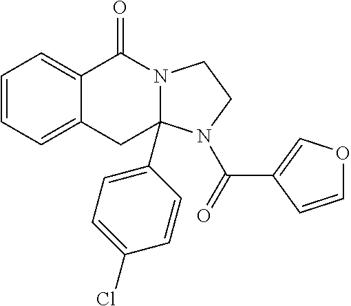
C1=CC=C2C(=C1)C(=O)N1CCN(C(=O)C3=COC=C3)C1(C1=CC=C(Cl)C=C1)C2
